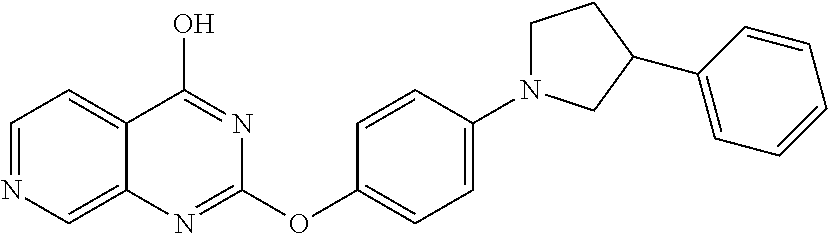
C1=NC=C2C(=C1)C(O)=NC(OC1=CC=C(N3CCC(C4=CC=CC=C4)C3)C=C1)=N2
